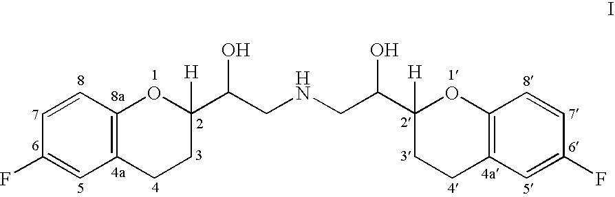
C1=CC2=C(C=C1F)CCC(C(CNCC(C1([H])CCC3=C(O1)C=CC(F)=C3)O)O)([H])O2
